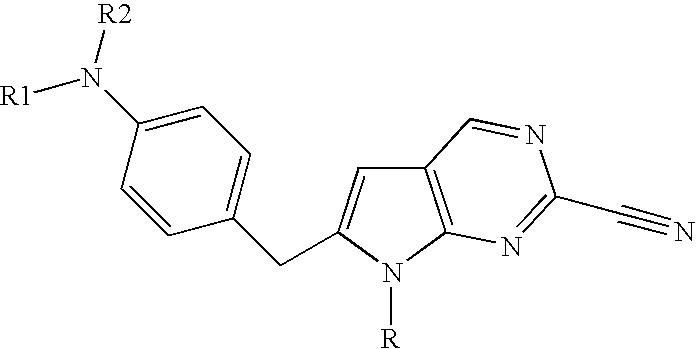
C1=CC(N([R1])[R2])=CC=C1CC1=CC2=C(N1[R])N=C(C#N)N=C2
